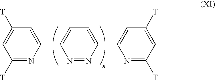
C1=C(C2=CC=C(C3=CC([T])=CC([T])=N3)N=N2)N=C([T])C=C1[T]
